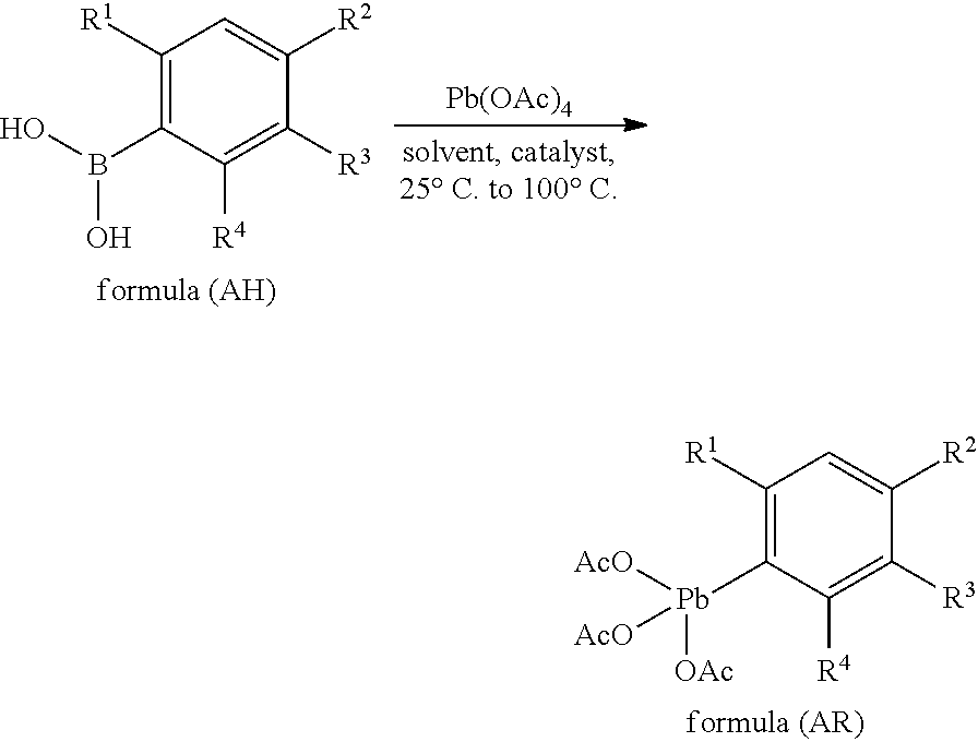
C1([R1])=C([Pb]([AcO])([OAc])[AcO])C([R4])=C([R3])C([R2])=C1.C1([R1])=C(B(O)O)C([R4])=C([R3])C([R2])=C1.[Pb(OAc)4]
